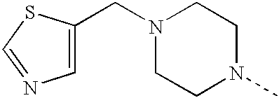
N1(CC2=CN=CS2)CCN(C)CC1
